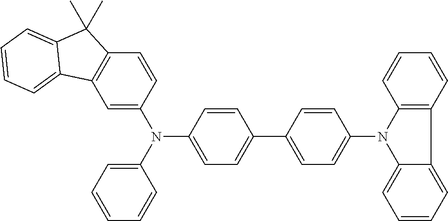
C1=C(N(C2=CC=C(C3=CC=C(N4C5=CC=CC=C5C5=C4C=CC=C5)C=C3)C=C2)C2=CC=CC=C2)C=CC2=C1C1=CC=CC=C1C2(C)C
